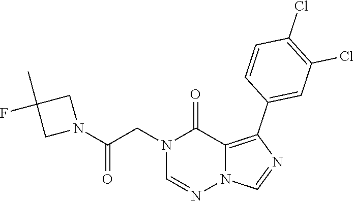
N1(CC(N2CC(C)(F)C2)=O)C=NN2C(=C(C3=CC(Cl)=C(Cl)C=C3)N=C2)C1=O
